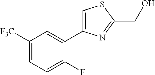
C1([F3C])=CC=C(F)C(C2=CSC(CO)=N2)=C1
